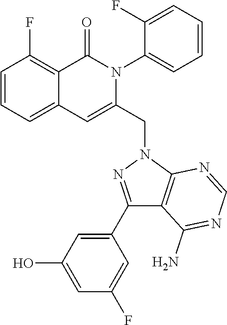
C1=CC=C2C(=C1F)C(=O)N(C1=CC=CC=C1F)C(CN1C3=C(C(N)=NC=N3)C(C3=CC(O)=CC(F)=C3)=N1)=C2
